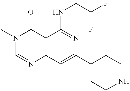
C12=C(C=C(C3=CCNCC3)N=C1NCC(F)F)N=CN(C)C2=O
